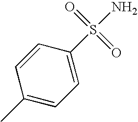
C1(C)=CC=C(S(N)(=O)=O)C=C1
